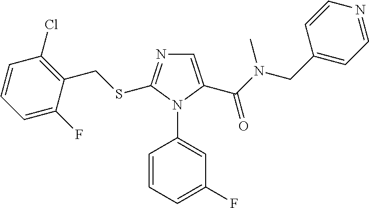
C1=C(C(N(CC2=CC=NC=C2)C)=O)N(C2=CC(F)=CC=C2)C(SCC2=C(Cl)C=CC=C2F)=N1
